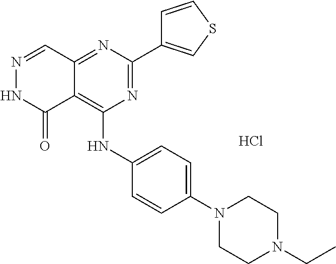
N1=C(C2=CSC=C2)N=C2C(=C1NC1=CC=C(N3CCN(CC)CC3)C=C1)C(=O)NN=C2.Cl
